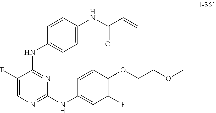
C1(F)=CN=C(NC2=CC(F)=C(OCCOC)C=C2)N=C1NC1=CC=C(NC(C=C)=O)C=C1
